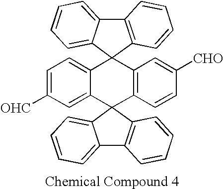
C12=C(C3(C4=CC=CC=C14)C1=CC=C([OHC])C=C1C1(C4=C3C=C([CHO])C=C4)C3=C(C4=CC=CC=C41)C=CC=C3)C=CC=C2
